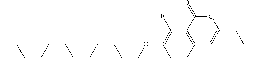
C1=CC2=C(C(F)=C1OCCCCCCCCCCCC)C(=O)OC(CC=C)=C2
